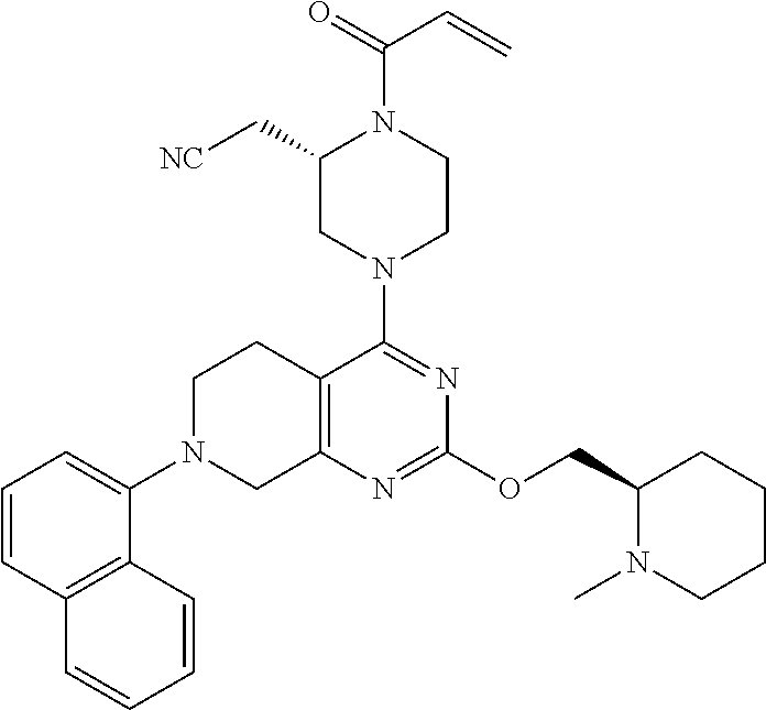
C12=C(N=C(OCC3N(C)CCCC3)N=C1N1CCN(C(C=C)=O)C(C[NC])C1)CN(C1=CC=CC3=C1C=CC=C3)CC2
